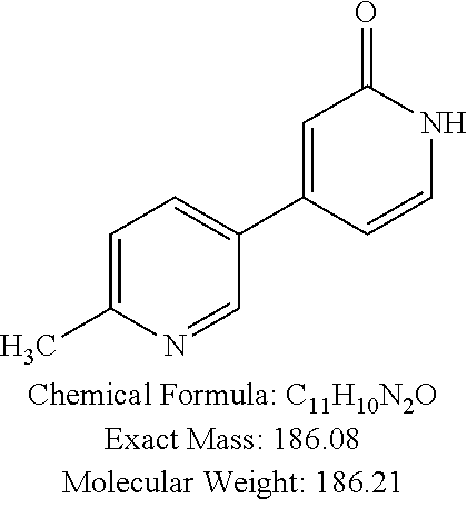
C1=C(C)N=CC(C2=CC(=O)NC=C2)=C1
